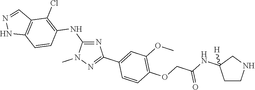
C1(NC2=C(Cl)C3=C(C=C2)NN=C3)=NC(C2=CC(OC)=C(OCC(NC3([H])CCNC3)=O)C=C2)=NN1C
